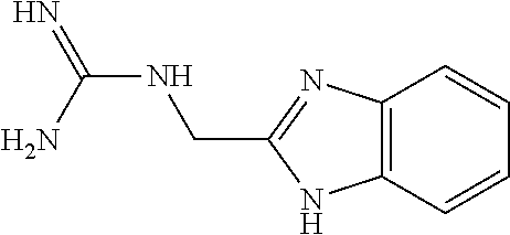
N(C(N)=N)CC1=NC2=C(N1)C=CC=C2
